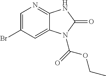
C1=C(Br)C=C2C(=N1)NC(=O)N2C(=O)OCC
